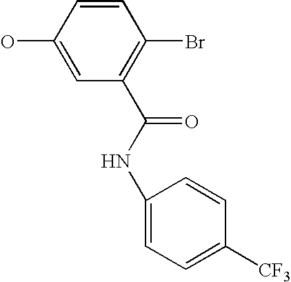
C1(O)=CC(C(NC2=CC=C([CF3])C=C2)=O)=C(Br)C=C1
